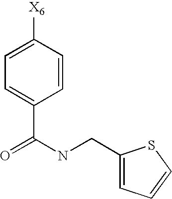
C1=C([X6])C=CC(C(NCC2=CC=CS2)=O)=C1
